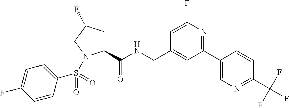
C1(C(NCC2=CC(C3=CN=C(C(F)(F)F)C=C3)=NC(F)=C2)=O)CC(F)CN1S(C1=CC=C(F)C=C1)(=O)=O
